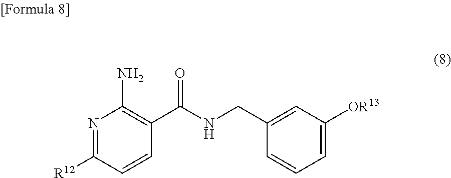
N1=C([R12])C=CC(C(NCC2=CC([OR13])=CC=C2)=O)=C1N
